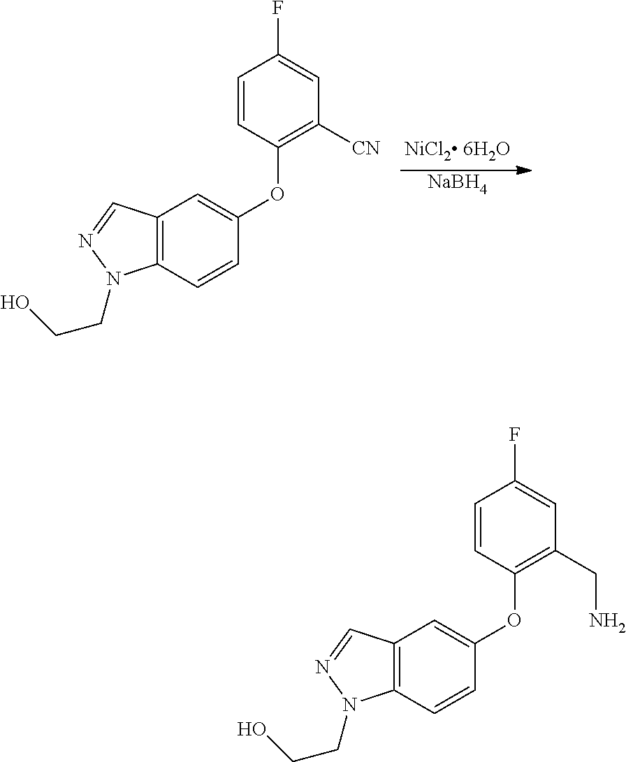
C1(CN)=C(OC2=CC3=C(C=C2)N(CCO)N=C3)C=CC(F)=C1.C1([CN])=C(OC2=CC3=C(C=C2)N(CCO)N=C3)C=CC(F)=C1.[NaBH4]
